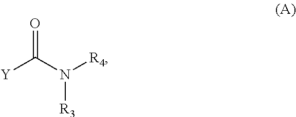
O=C(N([R4])[R3])[Y]
